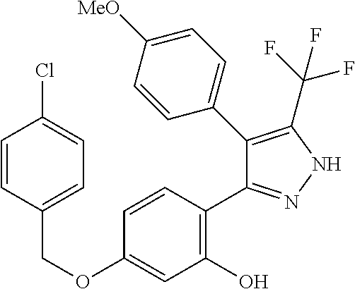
C(OC1=CC(O)=C(C2=NNC(C(F)(F)F)=C2C2=CC=C([MeO])C=C2)C=C1)C1=CC=C(Cl)C=C1
